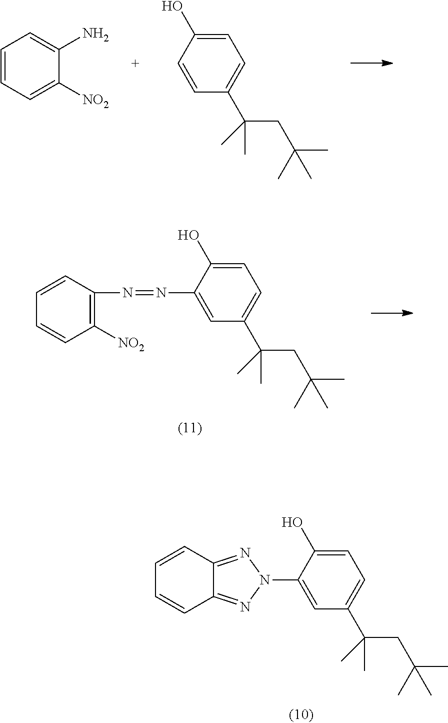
C1=CC2=NN(C3=CC(C(CC(C)(C)C)(C)C)=CC=C3O)N=C2C=C1.C1=CC=C([NO2])C(N)=C1.C1=CC(C(CC(C)(C)C)(C)C)=CC=C1O.C1=CC(N=NC2=CC(C(CC(C)(C)C)(C)C)=CC=C2O)=C([NO2])C=C1
